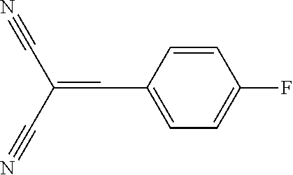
C1=CC(C=C(C#N)C#N)=CC=C1F
